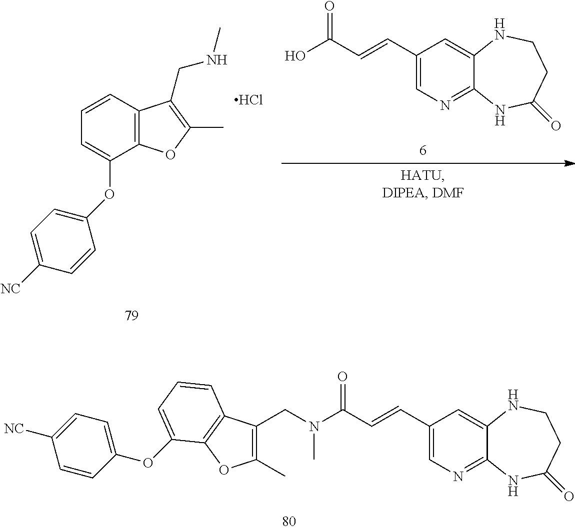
C1=CC2=C(C(OC3=CC=C([NC])C=C3)=C1)OC(C)=C2CNC.Cl.C1(C=CC(O)=O)=CN=C2C(=C1)NCCC(=O)N2.C1(C=CC(N(CC2=C(C)OC3=C2C=CC=C3OC2=CC=C([NC])C=C2)C)=O)=CN=C2C(=C1)NCCC(=O)N2
